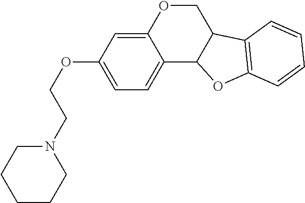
C12=CC(OCCN3CCCCC3)=CC=C1C1C(CO2)C2=C(O1)C=CC=C2
